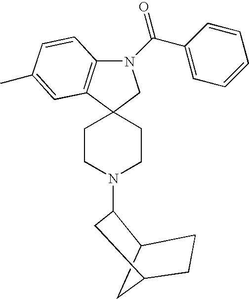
C12CC(CC1)CC2N1CCC2(C3=C(N(C(=O)C4=CC=CC=C4)C2)C=CC(C)=C3)CC1
